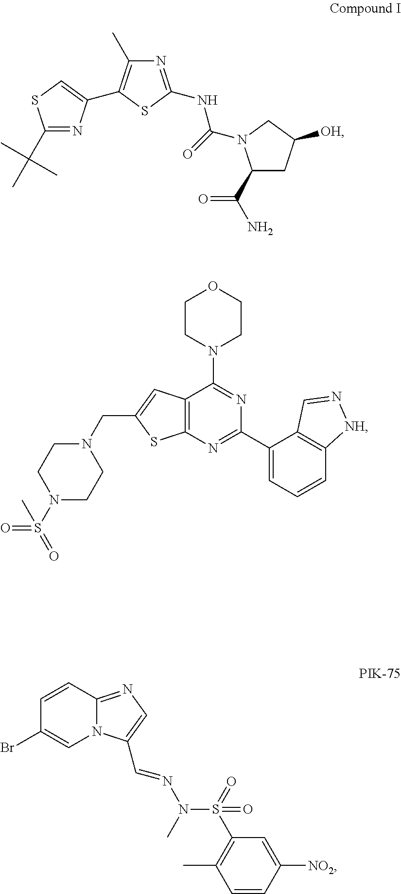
N1=C(NC(=O)N2C(C(N)=O)CC([OH])C2)SC(C2=CSC(C(C)(C)C)=N2)=C1C.C1CN(C2=NC(C3=CC=CC4=C3C=N[NH]4)=NC3=C2C=C(CN2CCN(S(=O)(=O)C)CC2)S3)CCO1.C1=CC2=NC=C(C=NN(S(=O)(C3=C(C)C=CC([NO2])=C3)=O)C)N2C=C1Br
